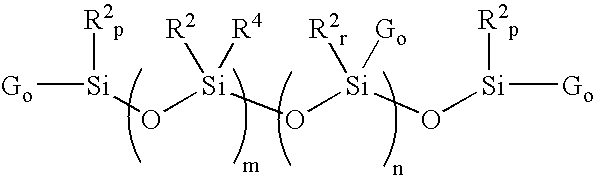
[Go][Si](O[Si](O[Si](O[Si]([Go])[R2p])([R2r])[Go])([R2])[R4])[R2p]
